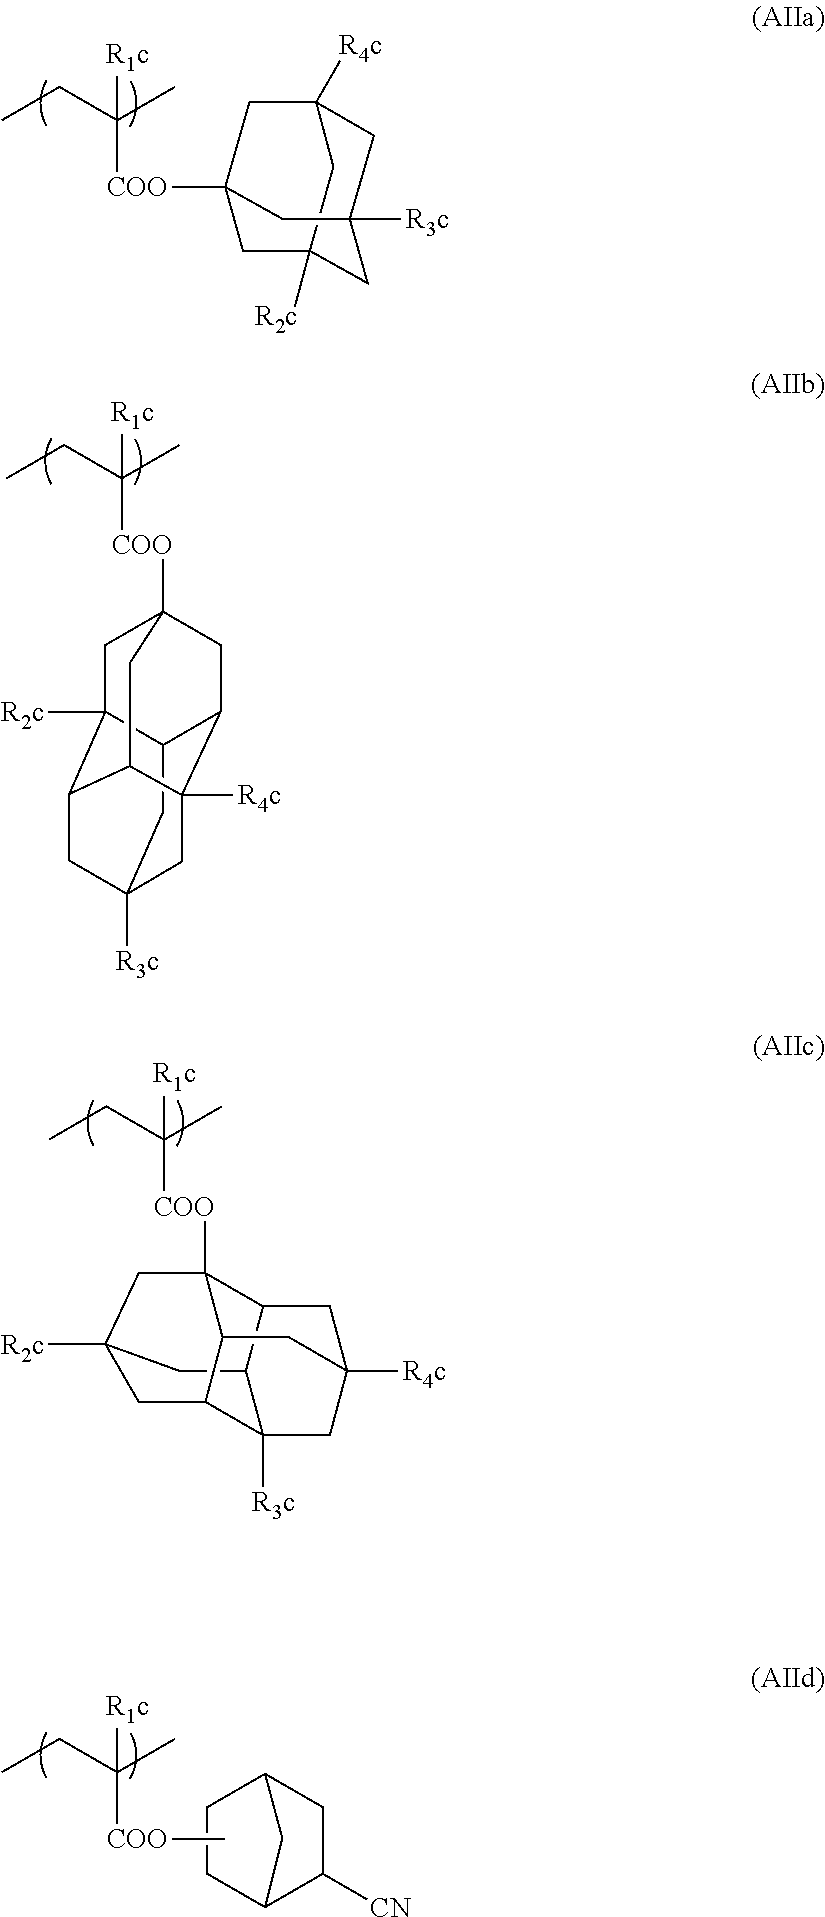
C1CC2C([CN])CC1C2.C[COO]C(CC)(C)[R1c].C1C2([COO]C(CC)(C)[R1c])C3CC4([R4c])CC5([R3c])C3CC1([R2c])CC5C2C4.C1C2([R2c])C3C4C5([R4c])C(CC1([COO]C(CC)(C)[R1c])C4)C2CC([R3c])(C3)C5.C12([R4c])CC3([COO]C(CC)(C)[R1c])CC([R2c])(CC([R3c])(C3)C1)C2
